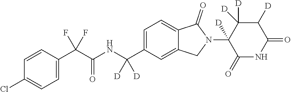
C1=CC(C(C(NC(C2=CC=C3C(=C2)CN(C2([D])C(=O)NC(=O)C([D])C2([D])[D])C3=O)([D])[D])=O)(F)F)=CC=C1Cl
